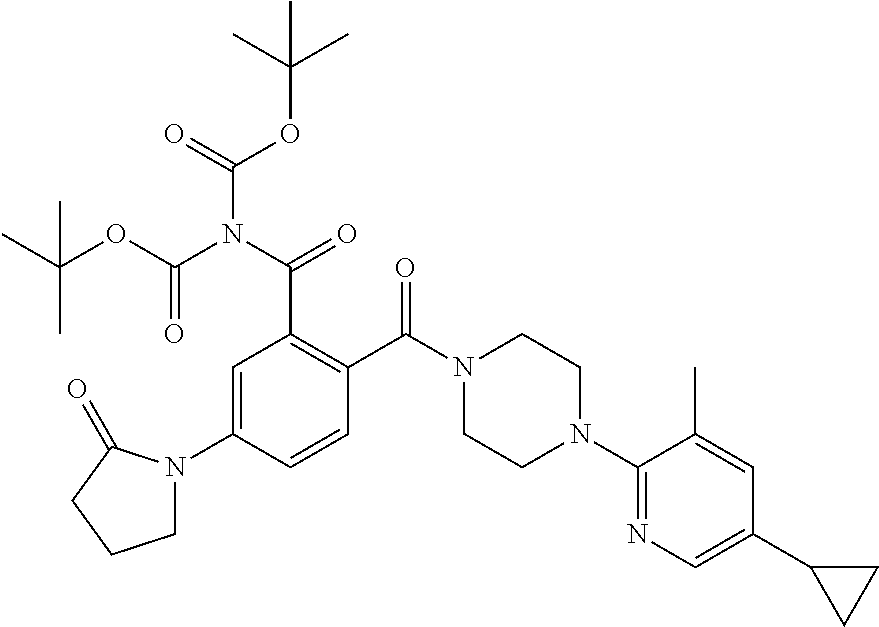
C1=C(N2CCCC2=O)C=CC(C(N2CCN(C3=NC=C(C4CC4)C=C3C)CC2)=O)=C1C(N(C(=O)OC(C)(C)C)C(OC(C)(C)C)=O)=O
